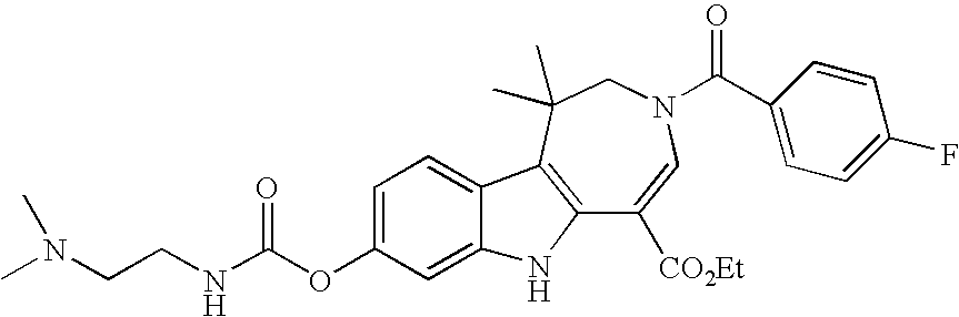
C12=C(C(C)(C)CN(C(C3=CC=C(F)C=C3)=O)C=C1[CO2Et])C1=CC=C(OC(NCCN(C)C)=O)C=C1N2
